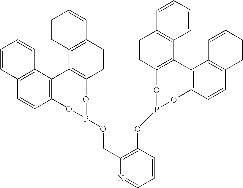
C12=C(C=CC3=C1C1=C(C=CC4=C1C=CC=C4)OP(OCC1=C(OP4OC5=C(C6=C(C=C5)C=CC=C6)C5=C(O4)C=CC4=C5C=CC=C4)C=CC=N1)O3)C=CC=C2
